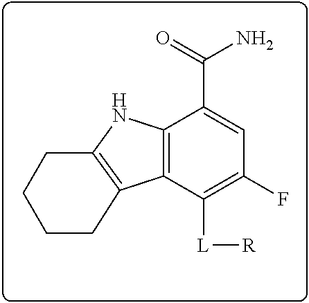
C12=C(C([L][R])=C(F)C=C1C(=O)N)C1=C(N2)CCCC1
